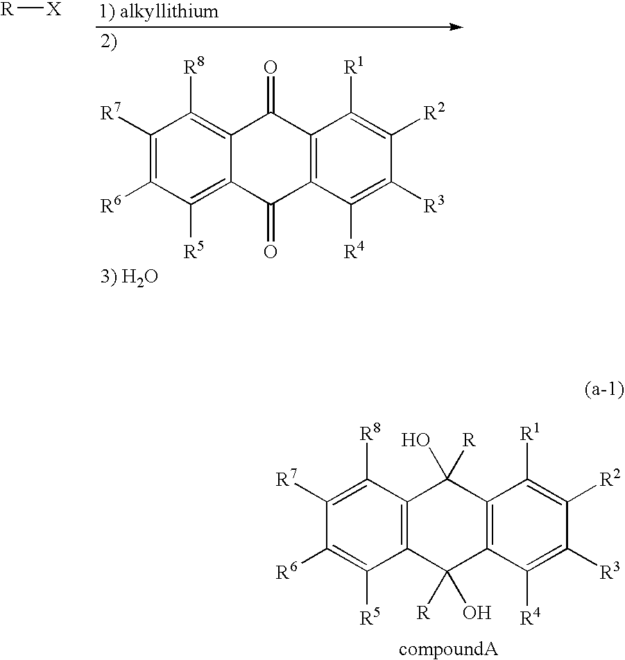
[R][X].C1(=O)C2=C([R8])C([R7])=C([R6])C([R5])=C2C(=O)C2=C1C([R1])=C([R2])C([R3])=C2[R4].C1([R])(O)C2=C(C([R])(O)C3=C1C([R1])=C([R2])C([R3])=C3[R4])C([R5])=C([R6])C([R7])=C2[R8]
